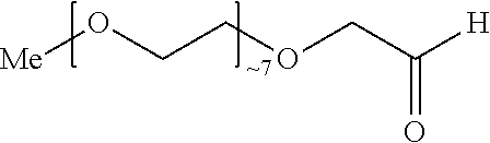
[Me]OCCOCC([H])=O
